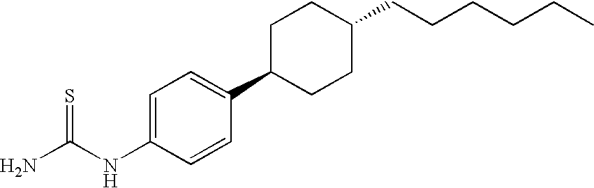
NC(NC1=CC=C(C2CCC(CCCCCC)CC2)C=C1)=S
